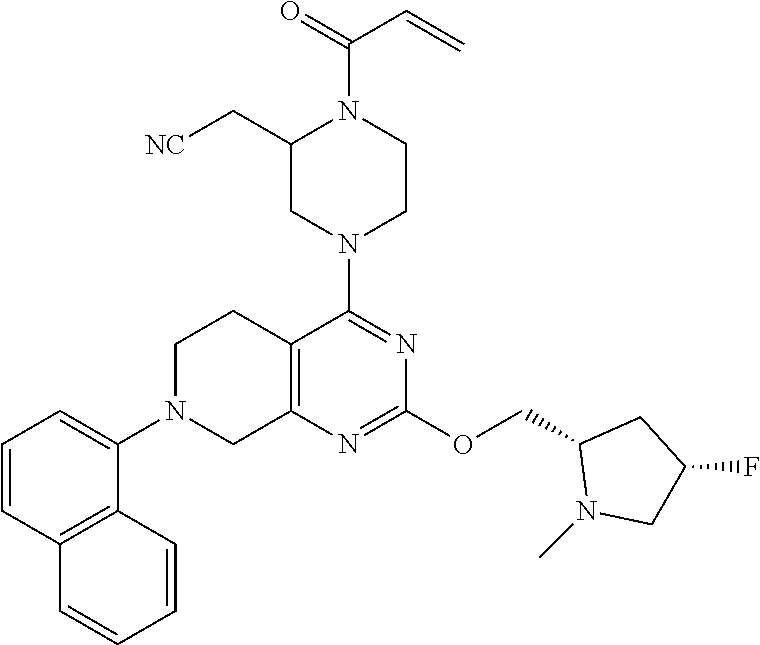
C1N(C2=CC=CC3=C2C=CC=C3)CC2=C(C1)C(N1CCN(C(=O)C=C)C(C[NC])C1)=NC(OCC1N(C)CC(F)C1)=N2
